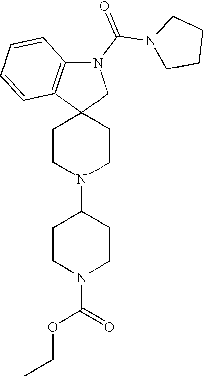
C1CN(C2CCN(C(=O)OCC)CC2)CCC12CN(C(N1CCCC1)=O)C1=C2C=CC=C1
